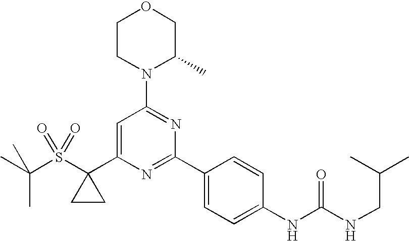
CC(S(C1(C2=CC(N3C(C)COCC3)=NC(C3=CC=C(NC(=O)NCC(C)C)C=C3)=N2)CC1)(=O)=O)(C)C
